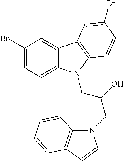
C1(Br)=CC=C2C(=C1)C1=C(N2CC(O)CN2C3=C(C=C2)C=CC=C3)C=CC(Br)=C1
